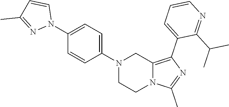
N1(C2=CC=C(N3C=CC(C)=N3)C=C2)CCN2C(=C(C3=CC=CN=C3C(C)C)N=C2C)C1
